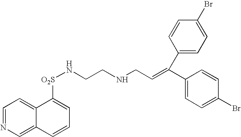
C1=NC=C2C(=C1)C([O2S]NCCNCC=C(C1=CC=C(Br)C=C1)C1=CC=C(Br)C=C1)=CC=C2
